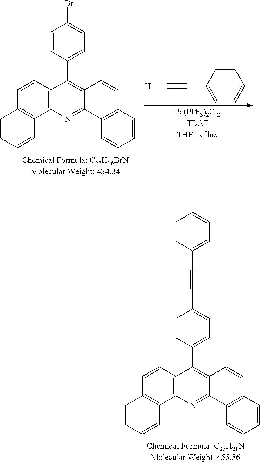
C1=CC2=C(C3=C1C=CC=C3)N=C1C(=C2C2=CC=C(C#CC3=CC=CC=C3)C=C2)C=CC2=C1C=CC=C2.C1=CC2=C(C3=C1C=CC=C3)N=C1C(=C2C2=CC=C(Br)C=C2)C=CC2=C1C=CC=C2.C1=CC(C#C[H])=CC=C1
